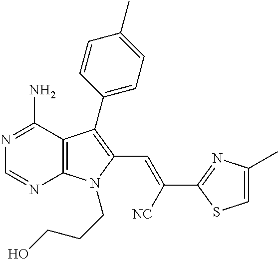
N1=C(N)C2=C(N=C1)N(CCCO)C(C=C([NC])C1=NC(C)=CS1)=C2C1=CC=C(C)C=C1
